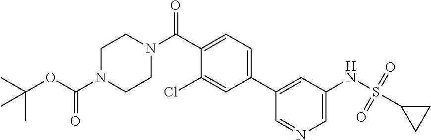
C1(C(N2CCN(C(OC(C)(C)C)=O)CC2)=O)=CC=C(C2=CC(NS(C3CC3)(=O)=O)=CN=C2)C=C1Cl
